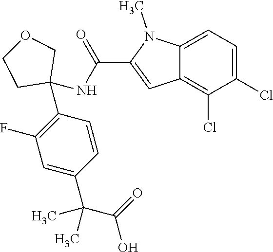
C1=C2C(=C(Cl)C(Cl)=C1)C=C(C(NC1(C3=C(F)C=C(C(C)(C(=O)O)C)C=C3)COCC1)=O)N2C
